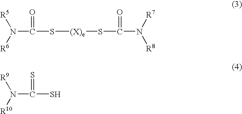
N(C(S[(X)e]SC(N([R8])[R7])=O)=O)([R6])[R5].N(C(=S)S)([R10])[R9]
